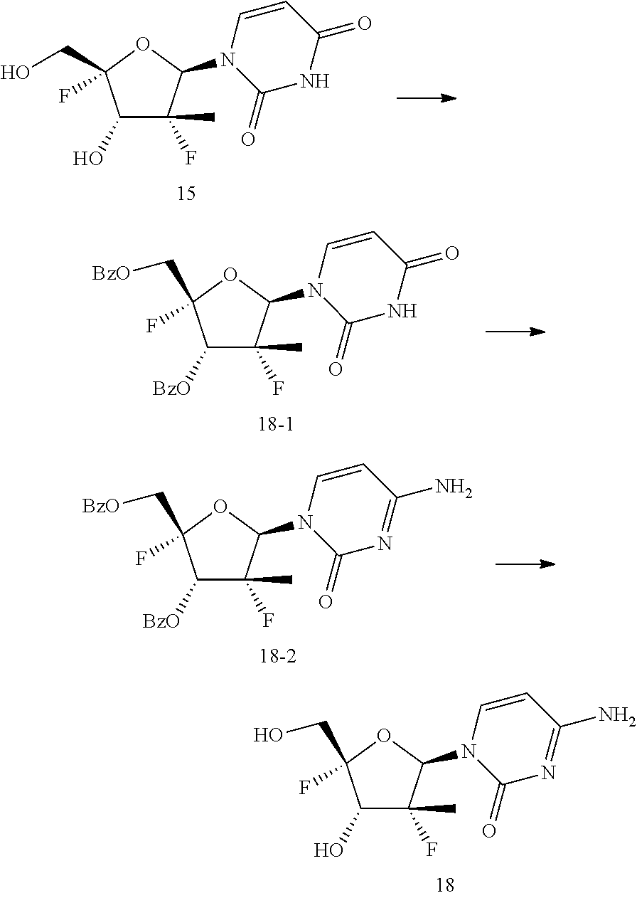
C1(O)C(F)(C)C(N2C(=O)N=C(N)C=C2)OC1(CO)F.C1(O)C(F)(C)C(N2C(=O)NC(=O)C=C2)OC1(CO)F.C1([BzO])C(F)(C)C(N2C(=O)NC(=O)C=C2)OC1(C[BzO])F.C1([BzO])C(F)(C)C(N2C(=O)N=C(N)C=C2)OC1(C[BzO])F
